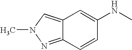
C12=CN(C)N=C1C=CC(NC)=C2
